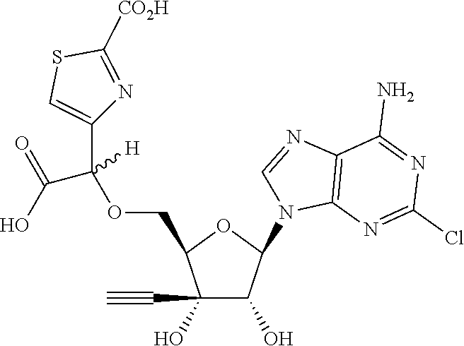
C1(O)(C#C)C(O)C(N2C3=C(N=C2)C(N)=NC(Cl)=N3)OC1COC([H])(C(O)=O)C1=CSC([CO2H])=N1
